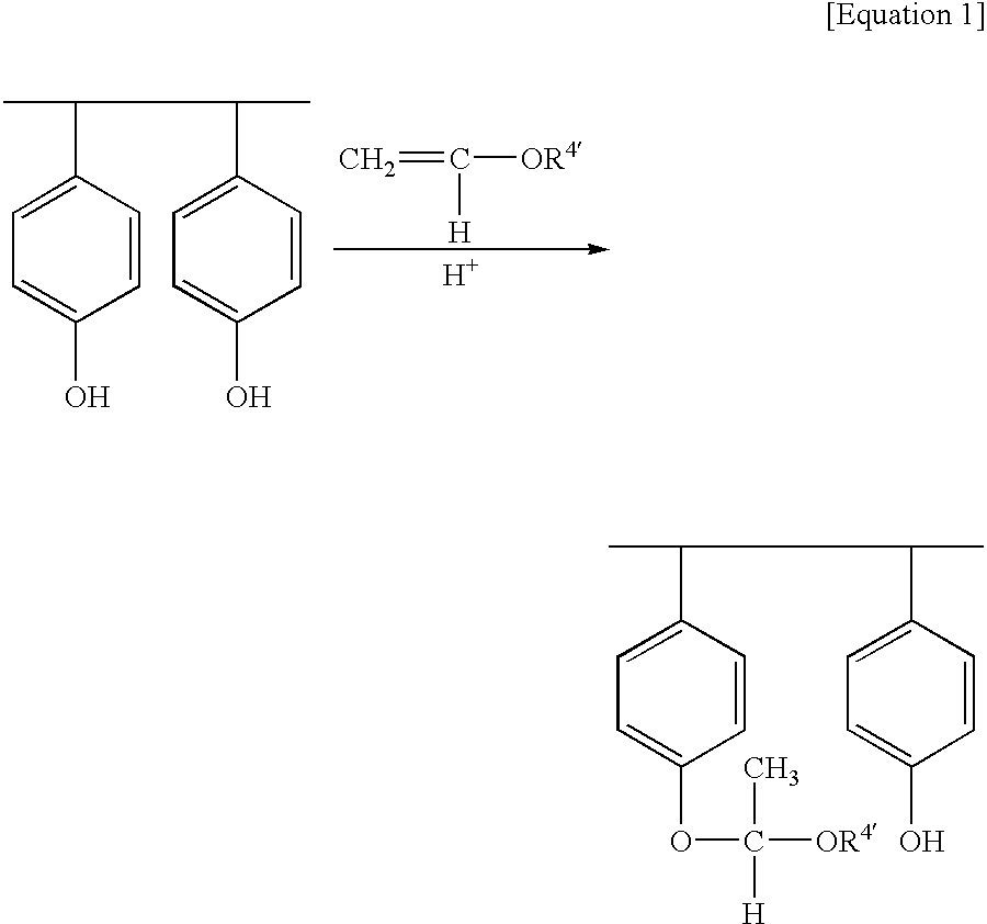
C1=C(C(C)C(C2=CC=C(O)C=C2)C)C=CC(O)=C1.C=C([OR4])[H].[H].C1=C(C(C)C(C2=CC=C(O)C=C2)C)C=CC(OC([OR4])(C)[H])=C1
